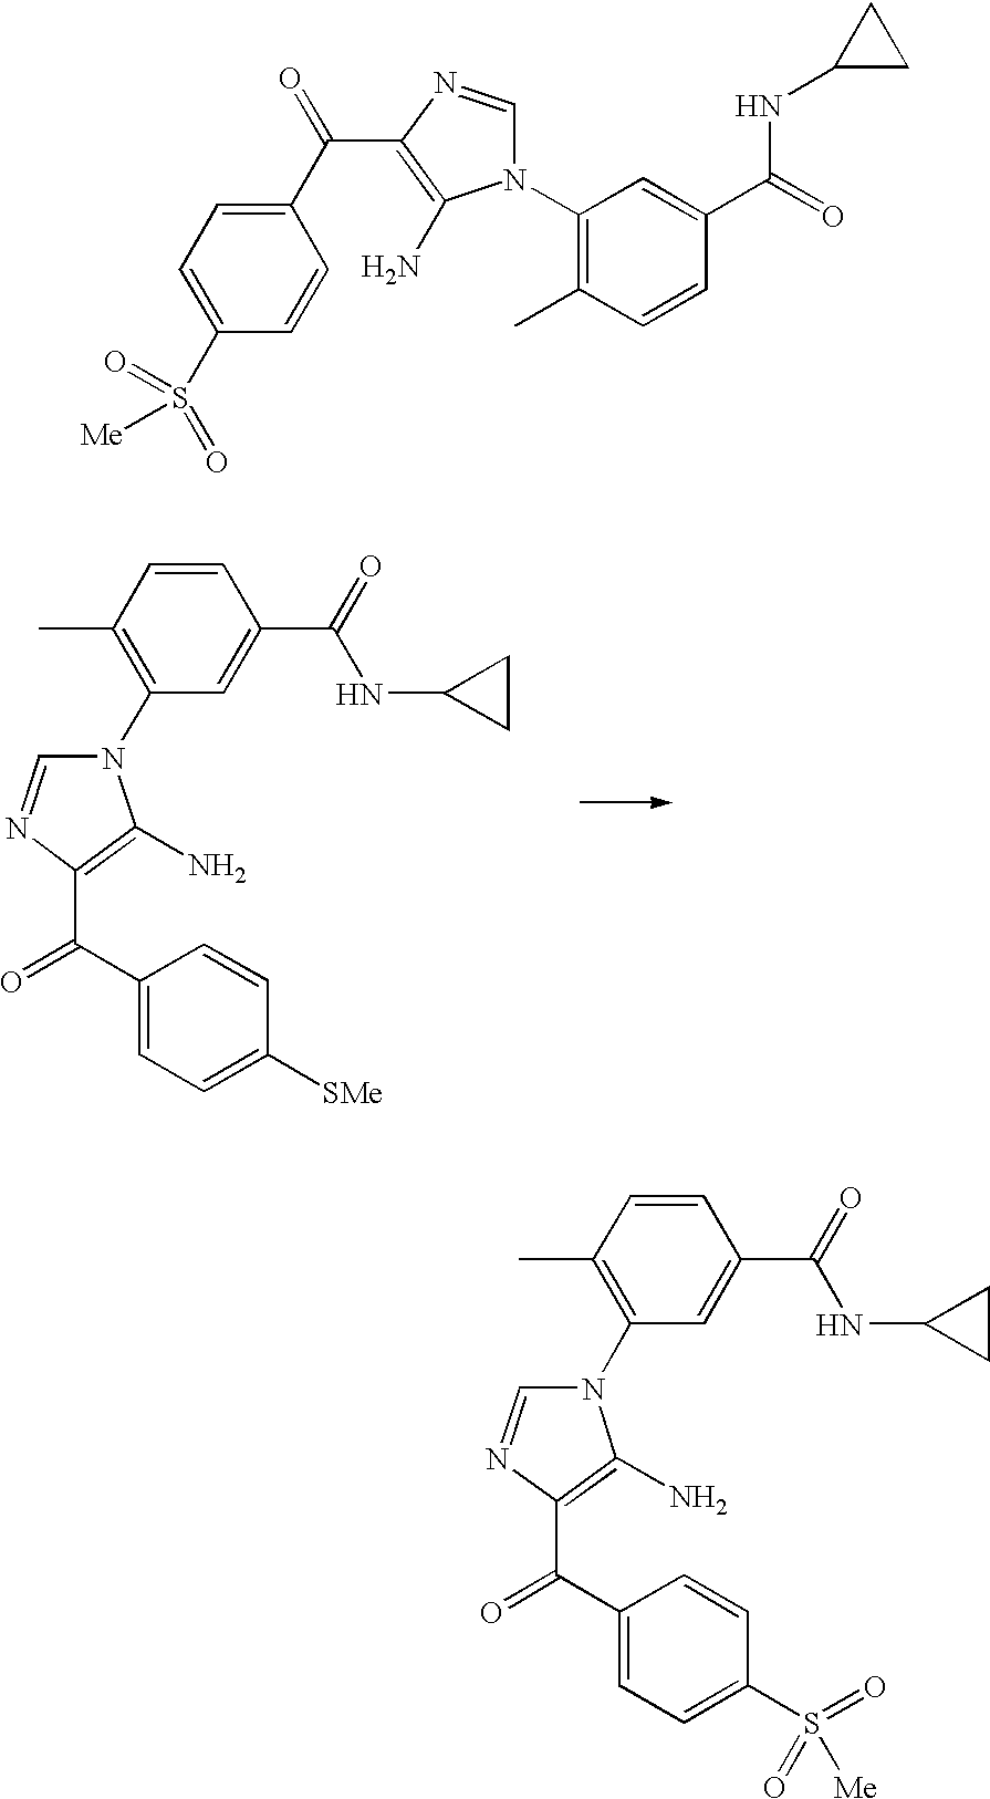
C1(C)=C(N2C=NC(C(C3=CC=C([SMe])C=C3)=O)=C2N)C=C(C(=O)NC2CC2)C=C1.C(C1=C(N)N(C2=C(C)C=CC(C(=O)NC3CC3)=C2)C=N1)(C1=CC=C(S(=O)(=O)[Me])C=C1)=O.C1(C)=C(N2C=NC(C(C3=CC=C(S(=O)([Me])=O)C=C3)=O)=C2N)C=C(C(=O)NC2CC2)C=C1
